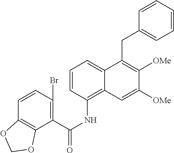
C1=CC(NC(=O)C2=C(Br)C=CC3=C2OCO3)=C2C(=C1)C(CC1=CC=CC=C1)=C([OMe])C([OMe])=C2
